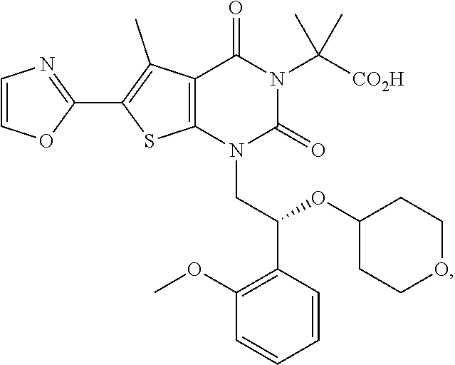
C1=COC(C2=C(C)C3=C(S2)N(CC(C2=C(OC)C=CC=C2)OC2CCOCC2)C(=O)N(C([CO2H])(C)C)C3=O)=N1
